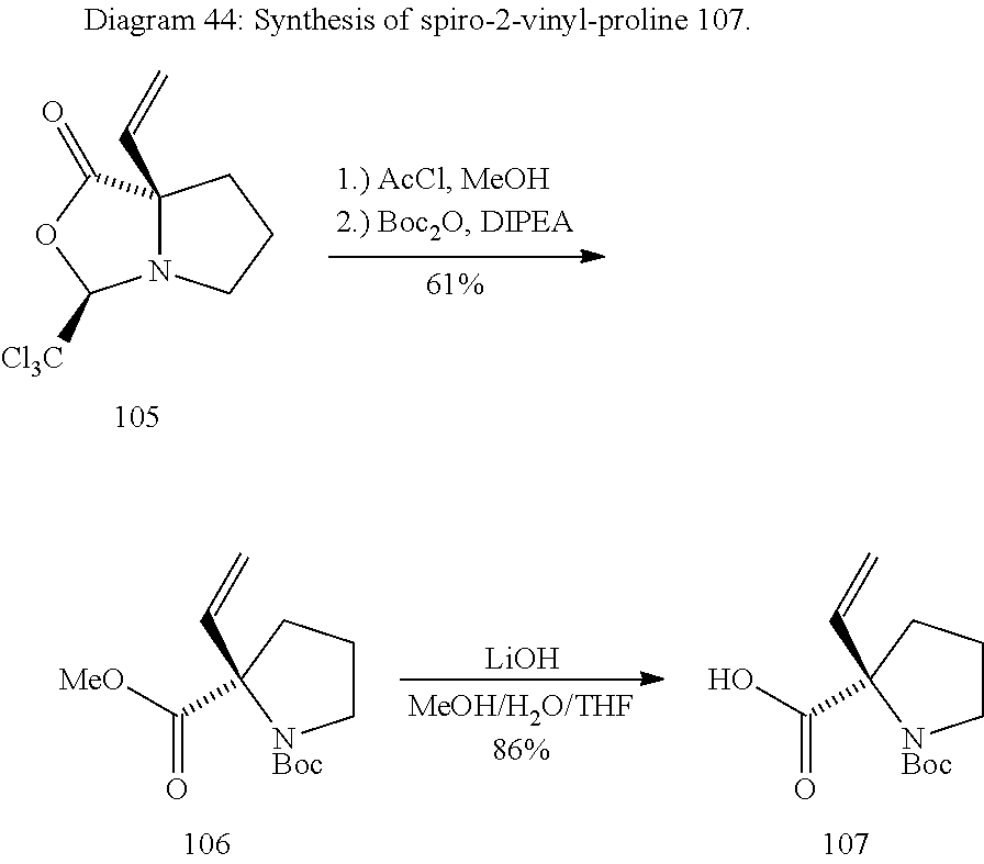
N12C(C=C)(C(=O)OC1[Cl3C])CCC2.C(O)(=O)C1(C=C)CCC[NBoc]1.C([MeO])(=O)C1(C=C)CCC[NBoc]1.[LiOH]
